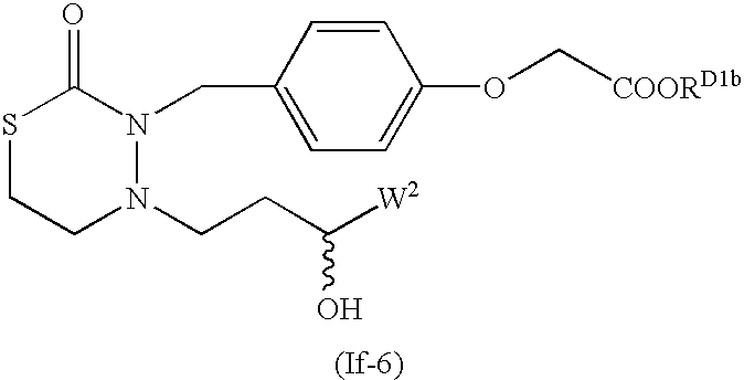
S1CCN(CCC([W2])O)N(CC2=CC=C(OC[COORD1b])C=C2)C1=O
